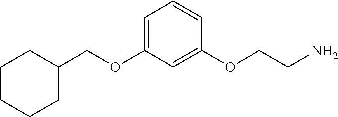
C1(COC2=CC=CC(OCCN)=C2)CCCCC1
